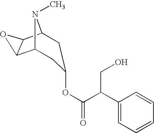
C1(C(C(=O)OC2CC3C4C(C(C2)N3C)O4)CO)=CC=CC=C1
